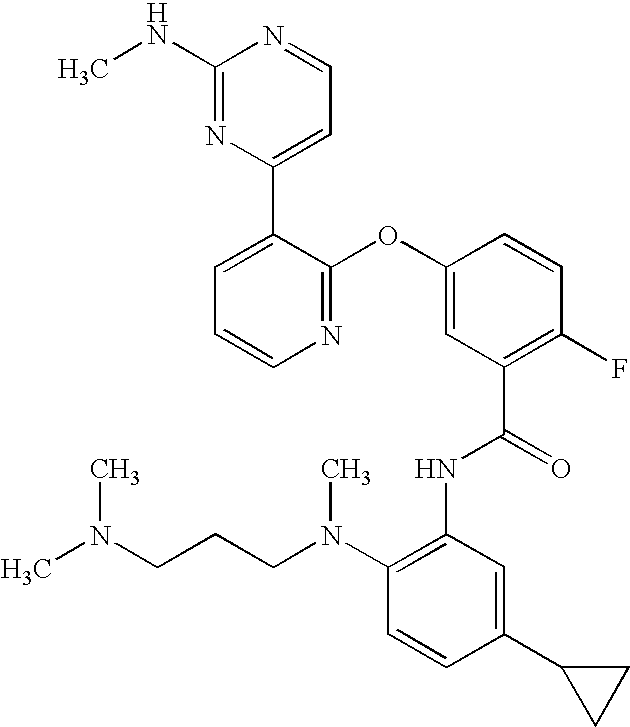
N1=C(OC2=CC(C(=O)NC3=C(N(CCCN(C)C)C)C=CC(C4CC4)=C3)=C(F)C=C2)C(C2=CC=NC(NC)=N2)=CC=C1
